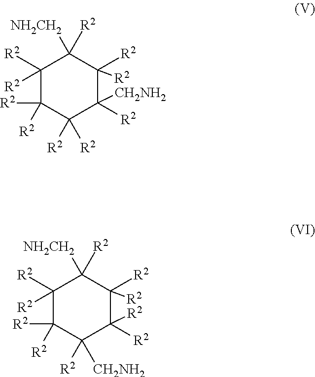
C1([R2])([R2])C([R2])([R2])C([R2])([R2])C([CH2NH2])([R2])C([R2])([R2])C1([R2])[NH2CH2].C1([R2])([R2])C([R2])([R2])C([R2])([CH2NH2])C([R2])([R2])C([R2])([R2])C1([R2])[NH2CH2]
